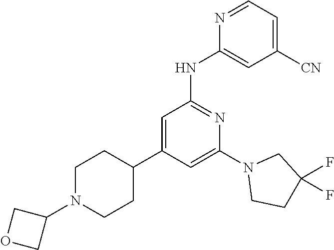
C1=C(C2CCN(C3COC3)CC2)C=C(N2CCC(F)(F)C2)N=C1NC1=CC([CN])=CC=N1
